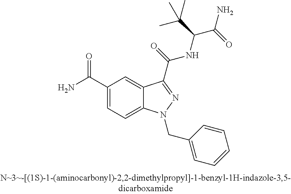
C1(C(N)=O)=CC=C2C(=C1)C(C(NC(C(C)(C)C)C(=O)N)=O)=NN2CC1=CC=CC=C1
